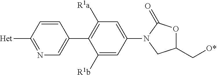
C1=CC([Het])=NC=C1C1=C([R1a])C=C(N2CC(C[O*])OC2=O)C=C1[R1b]
